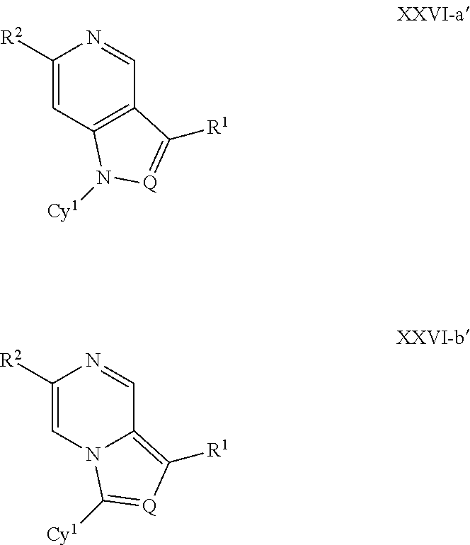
C1([R2])=CC2=C(C=N1)C([R1])=[Q]N2[Cy1].C1([R2])=CN2C(=C([R1])[Q]=C2[Cy1])C=N1
